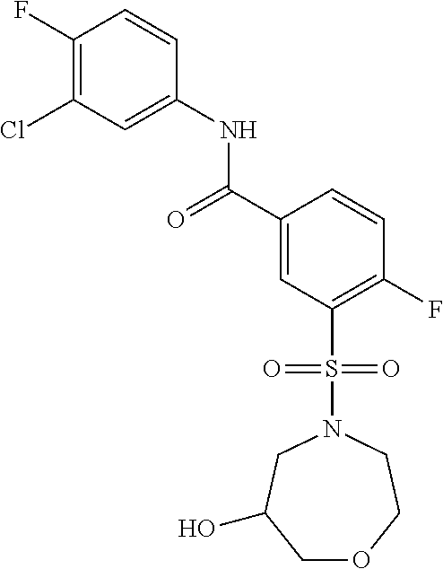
C1(F)=C(Cl)C=C(NC(=O)C2=CC(S(=O)(=O)N3CC(O)COCC3)=C(F)C=C2)C=C1
